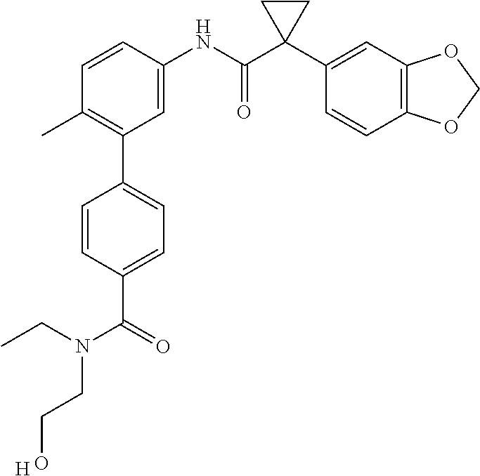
C1=C(NC(C2(C3=CC4=C(C=C3)OCO4)CC2)=O)C=CC(C)=C1C1=CC=C(C(=O)N(CCO)CC)C=C1.[H]
